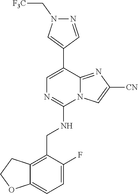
C1(C2=CN=C(NCC3=C4C(=CC=C3F)OCC4)N3C2=NC([CN])=C3)=CN(C[F3C])N=C1
